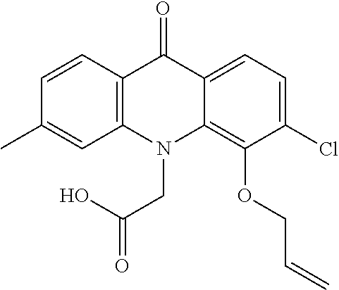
C12=C(N(CC(O)=O)C3=C(OCC=C)C(Cl)=CC=C3C1=O)C=C(C)C=C2
